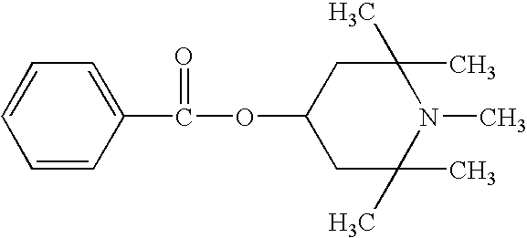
C(=O)(OC1CC(C)(C)N(C)C(C)(C)C1)C1=CC=CC=C1
